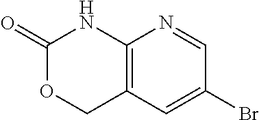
C12=C(C=C(Br)C=N1)COC(=O)N2
